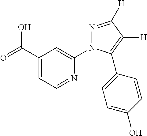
C1(C(=O)O)=CC=NC(N2N=C([H])C([H])=C2C2=CC=C(O)C=C2)=C1
